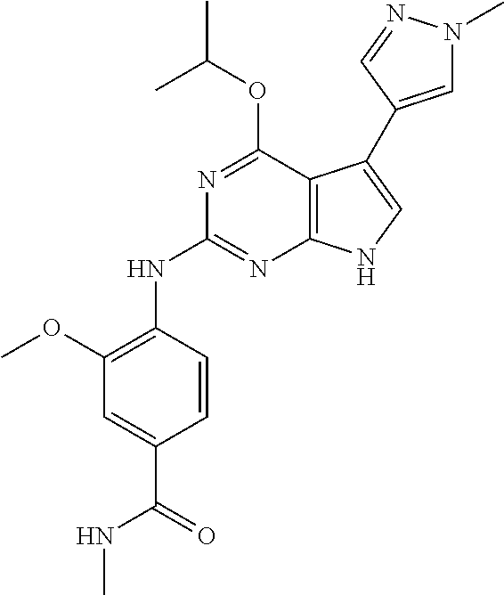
N(C1=NC2=C(C(OC(C)C)=N1)C(C1=CN(C)N=C1)=CN2)C1=C(OC)C=C(C(=O)NC)C=C1
